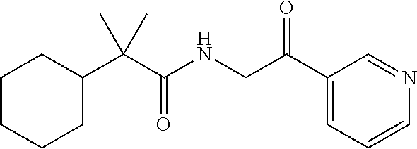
C1CCCC(C(C(=O)NCC(C2=CC=CN=C2)=O)(C)C)C1
